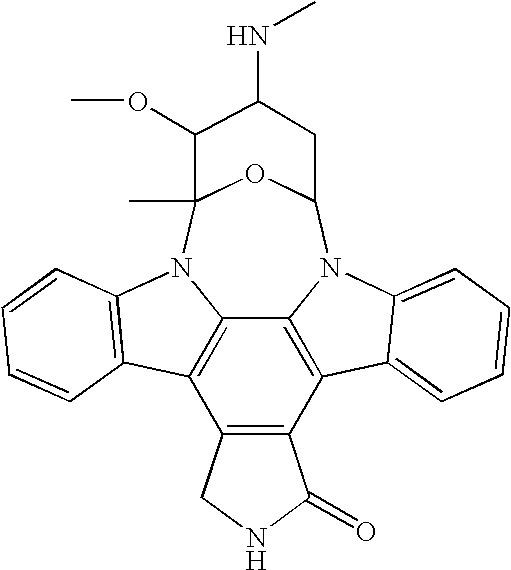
C12=C(C3=C4C5=C1C1=C(N5C5(C)OC(N4C4=CC=CC=C34)CC(NC)C5OC)C=CC=C1)C(=O)NC2
